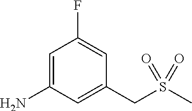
C1=C(N)C=C(CS(C)(=O)=O)C=C1F
